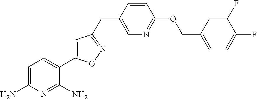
C1=C(N)N=C(N)C(C2=CC(CC3=CN=C(OCC4=CC=C(F)C(F)=C4)C=C3)=NO2)=C1
